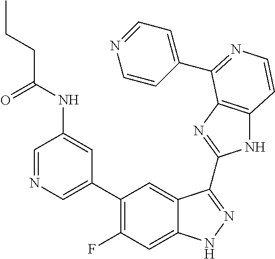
C1=C(C2=C(F)C=C3C(=C2)C(C2=NC4=C(N2)C=CN=C4C2=CC=NC=C2)=NN3)C=C(NC(CCC)=O)C=N1
